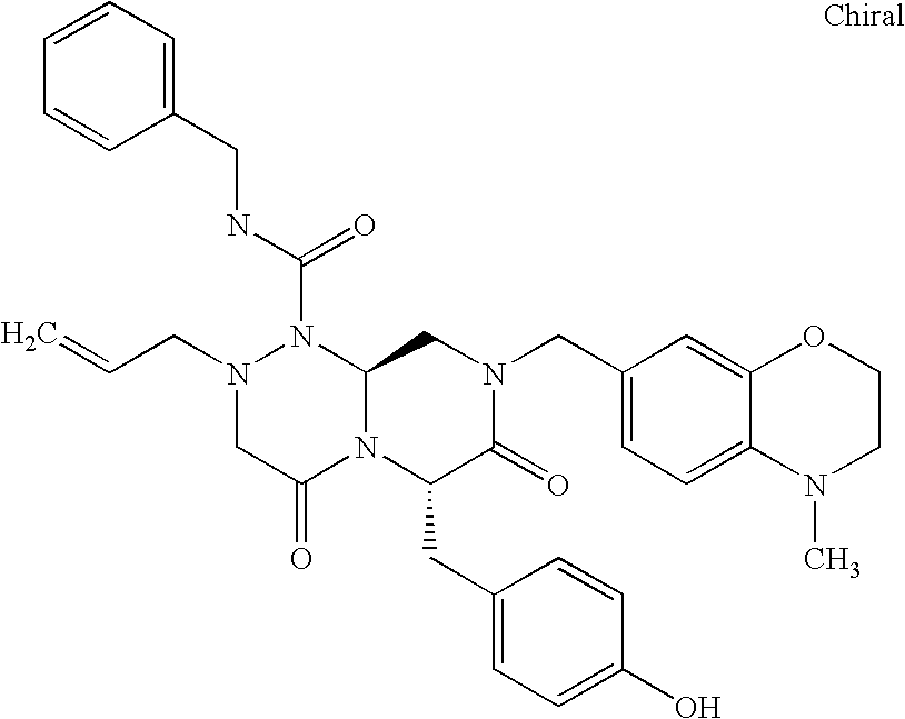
N1(C(NCC2=CC=CC=C2)=O)N(CC=C)CC(=O)N2C1CN(CC1=CC=C3C(=C1)OCCN3C)C(=O)C2CC1=CC=C(O)C=C1
